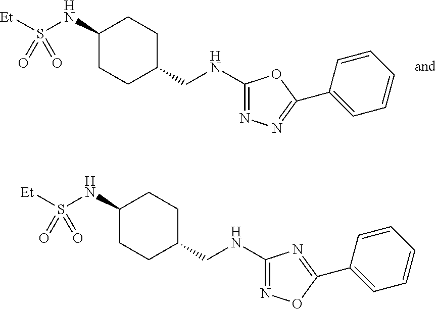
C1(NS([Et])(=O)=O)CCC(CNC2=NN=C(C3=CC=CC=C3)O2)CC1.C1(NS([Et])(=O)=O)CCC(CNC2=NOC(C3=CC=CC=C3)=N2)CC1
